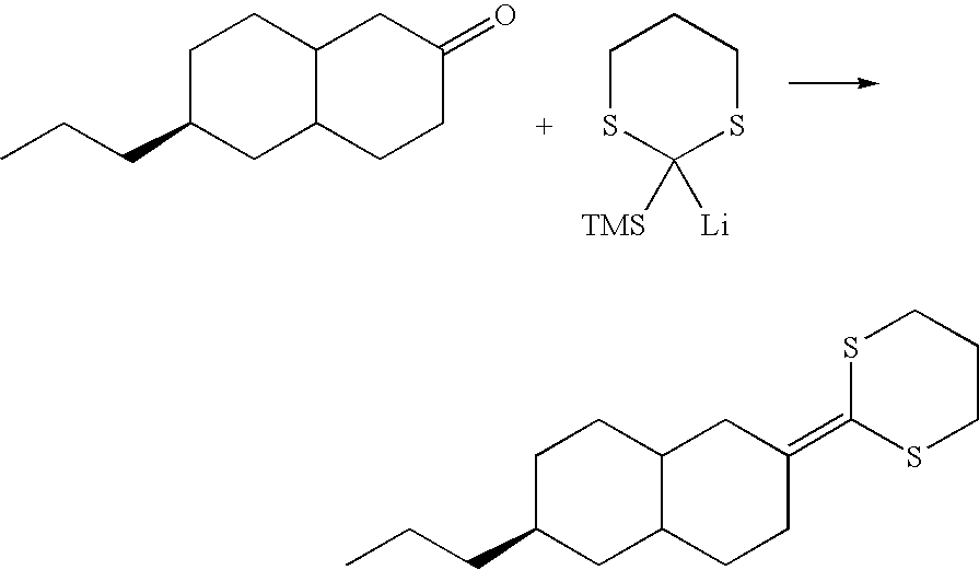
C1C(CCC)CC2C(C1)CC(=O)CC2.C1SC([TMS])([Li])SCC1.CCCC1CC2C(CC1)CC(=C1SCCCS1)CC2
